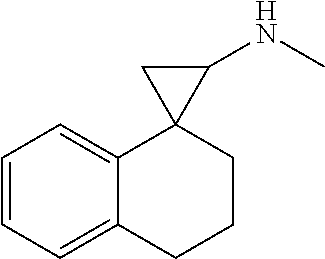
C1=CC=C2C(=C1)C1(CCC2)C(NC)C1
